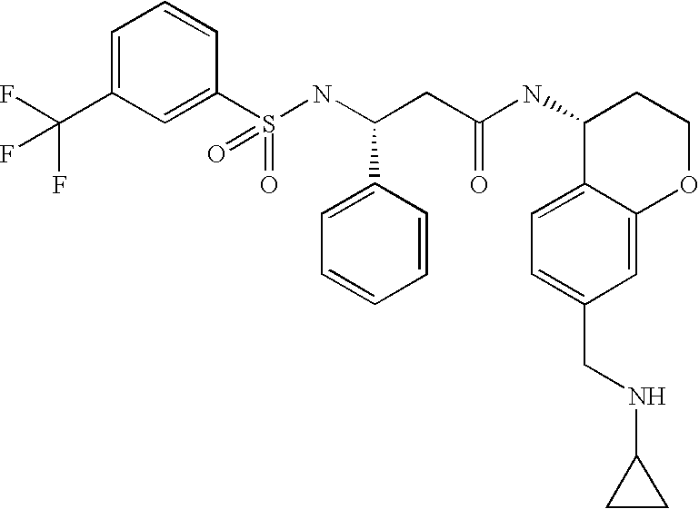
C1=C(C(F)(F)F)C=C(S(NC(CC(NC2C3=CC=C(CNC4CC4)C=C3OCC2)=O)C2=CC=CC=C2)(=O)=O)C=C1
